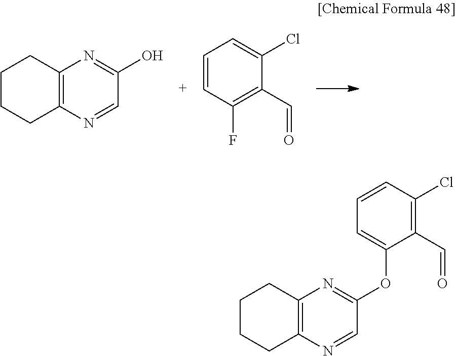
C1=CC(F)=C(C=O)C(Cl)=C1.C1C2=C(N=C(O)C=N2)CCC1.C1C2=C(N=C(OC3=CC=CC(Cl)=C3C=O)C=N2)CCC1
